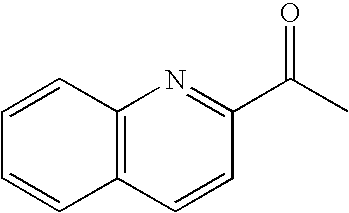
C12=C(C=CC(C(C)=O)=N1)C=CC=C2
